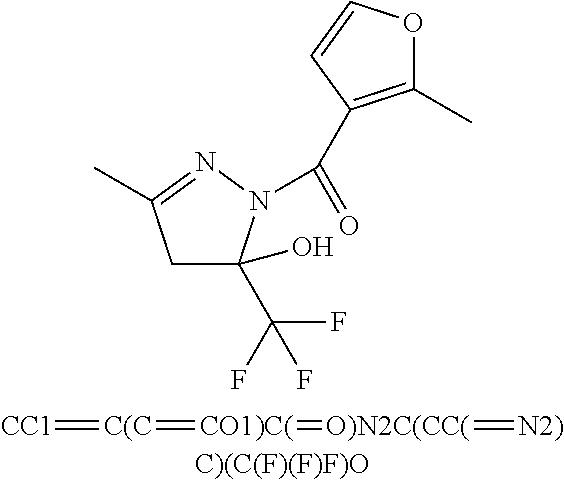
C1C(C(F)(F)F)(O)N(C(=O)C2=C(C)OC=C2)N=C1C.[CC1]=[C(C]=[CO1)C(]=[O)N2C(CC(]=[N2)]
